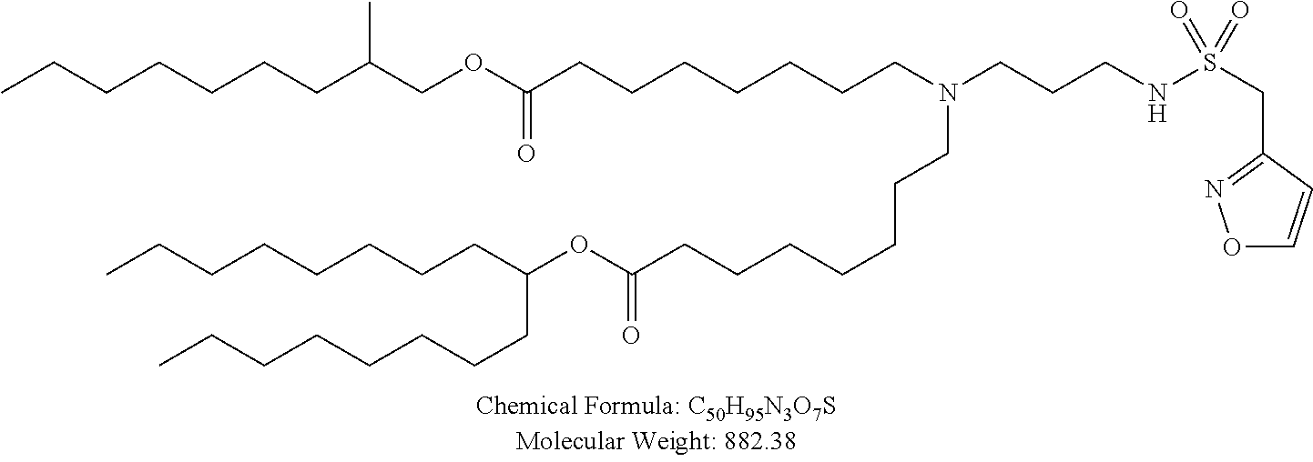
O(C(=O)CCCCCCCN(CCCNS(=O)(=O)CC1=NOC=C1)CCCCCCCC(OCC(CCCCCCC)C)=O)C(CCCCCCCC)CCCCCCCC
